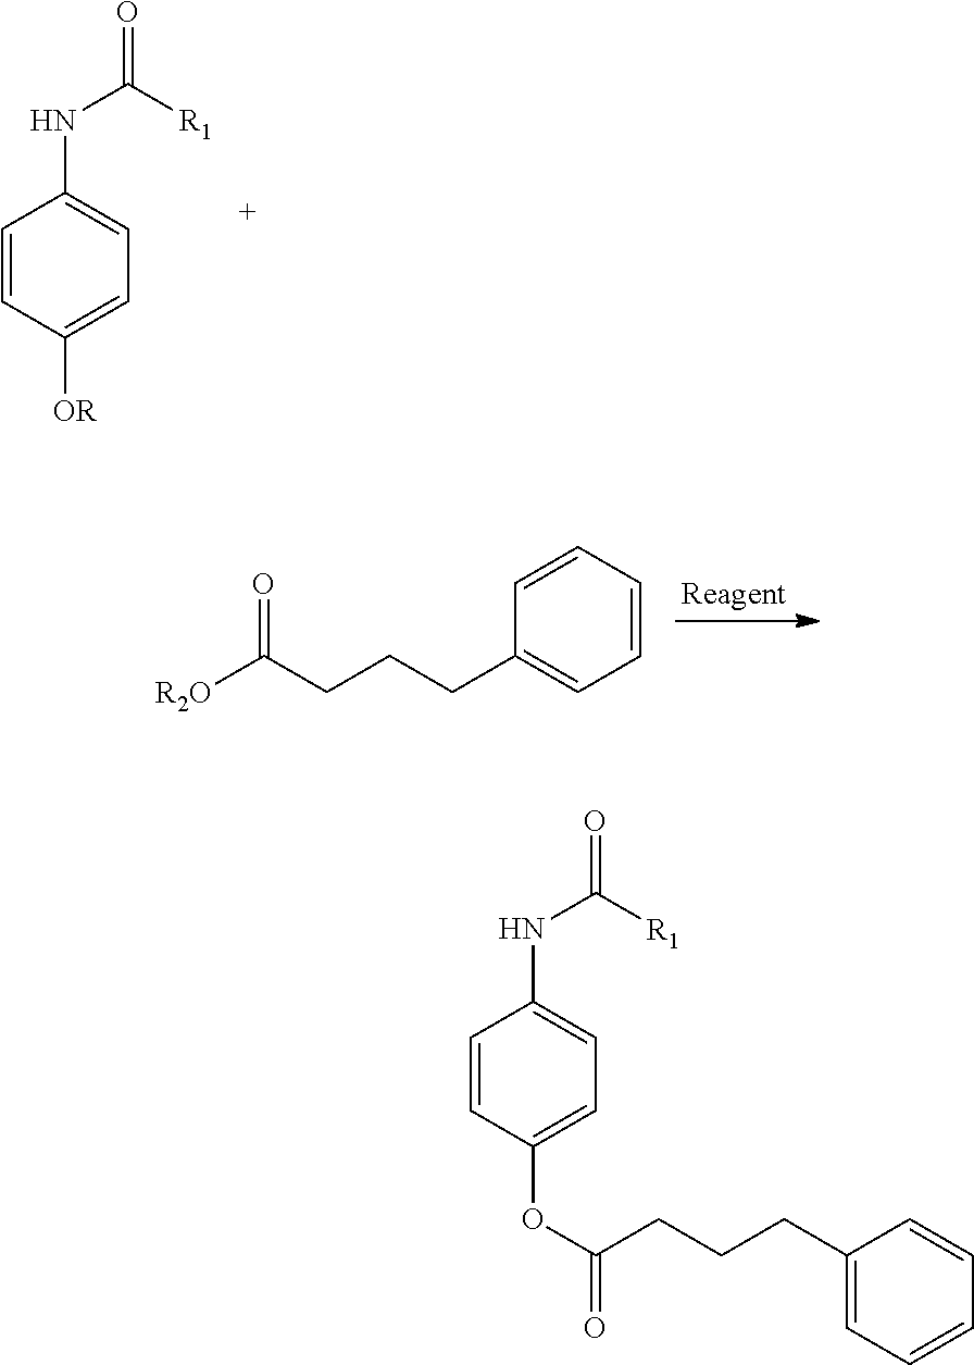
C1=CC([OR])=CC=C1NC(=O)[R1].C1=CC=CC=C1CCCC([R2O])=O.C1=CC(OC(=O)CCCC2=CC=CC=C2)=CC=C1NC(=O)[R1]
